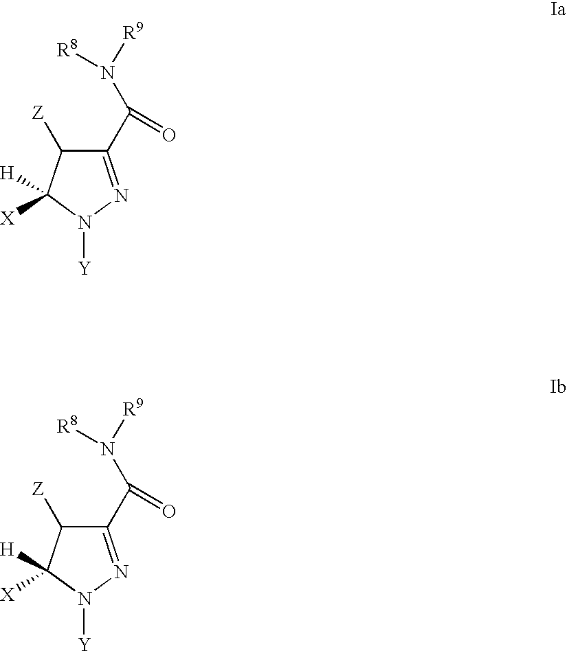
C1(C(N([R9])[R8])=O)=NN([Y])C([X])([H])C1[Z].C1(C(N([R9])[R8])=O)=NN([Y])C([X])([H])C1[Z]
